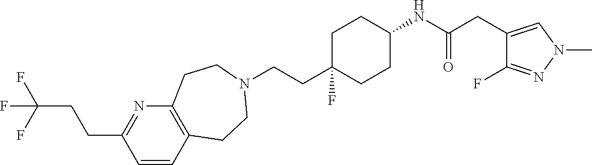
C1=CC2=C(N=C1CCC(F)(F)F)CCN(CCC1(F)CCC(NC(CC3=CN(C)N=C3F)=O)CC1)CC2
